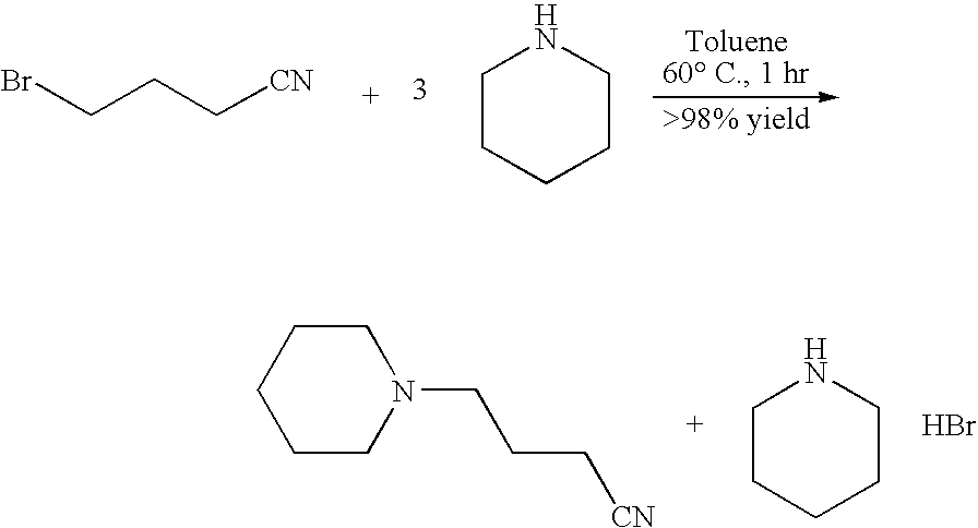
BrCCC[CN].C1CCCCN1.C1CN(CCC[CN])CCC1.C1CCCCN1.Br
